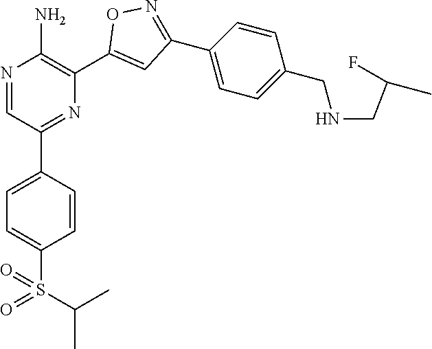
N1=CC(C2=CC=C(S(=O)(C(C)C)=O)C=C2)=NC(C2=CC(C3=CC=C(CNCC(C)F)C=C3)=NO2)=C1N
